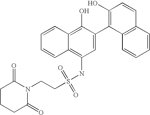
S(NC1=C2C(=C(O)C(C3=C(O)C=CC4=C3C=CC=C4)=C1)C=CC=C2)(=O)(=O)CCN1C(=O)CCCC1=O
